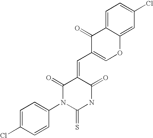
C1=C2C(=CC(Cl)=C1)OC=C(C=C1C(=O)N(C3=CC=C(Cl)C=C3)C(=S)NC1=O)C2=O
